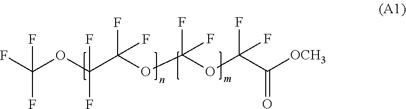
FC(OC(C(OC(OC(C([OCH3])=O)(F)F)(F)F)(F)F)(F)F)(F)F
